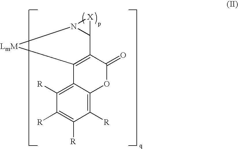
C1([R])=C2C(=C([R])C([R])=C1[R])OC(=O)C1=C2[LmM]N2C1[X]2
